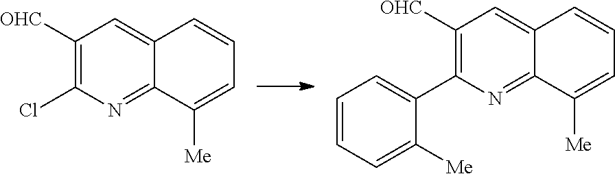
C1([OHC])=C(Cl)N=C2C(=C1)C=CC=C2[Me].C1([OHC])=C(C2=CC=CC=C2[Me])N=C2C(=C1)C=CC=C2[Me]
